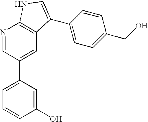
N1=CC(C2=CC=CC(O)=C2)=CC2=C1NC=C2C1=CC=C(CO)C=C1
